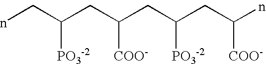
nCC(CC(CC(CC(n)[COO-])[PO3-2])[COO-])[PO3-2]
